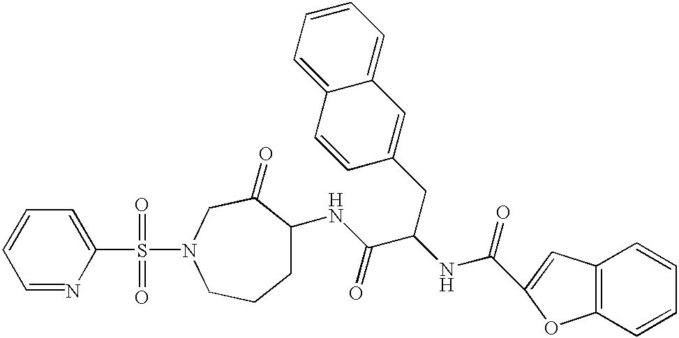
C1=NC(S(=O)(=O)N2CC(=O)C(NC(C(NC(=O)C3=CC4=C(O3)C=CC=C4)CC3=CC4=CC=CC=C4C=C3)=O)CCC2)=CC=C1
